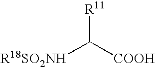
[R18SO2NH]C([COOH])[R11]
